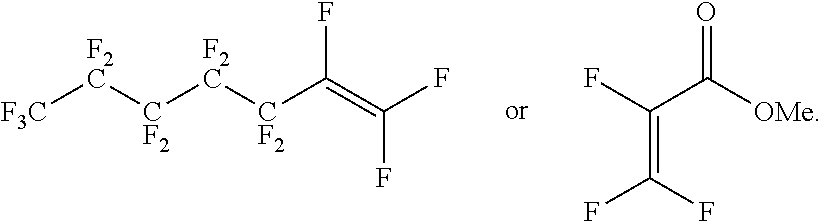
[F3C][F2C][CF2][F2C][CF2]C(=C(F)F)F.C(C([OMe])=O)(F)=C(F)F
